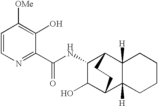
C1=CN=C(C(NC2C(O)C3C4([H])C([H])(CCCC4)C2CC3)=O)C(O)=C1[OMe]
